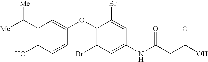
C1(C([Me])[Me])=C(O)C=CC(OC2=C(Br)C=C(NC(CC(O)=O)=O)C=C2Br)=C1
